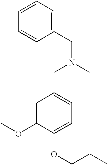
N(CC1=CC=C(OCCC)C(OC)=C1)(CC1=CC=CC=C1)C
